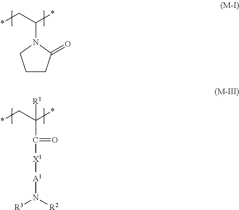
*CC(*)N1CCCC1=O.*CC(*)([R1])C([X1][A1]N([R3])[R2])=O
